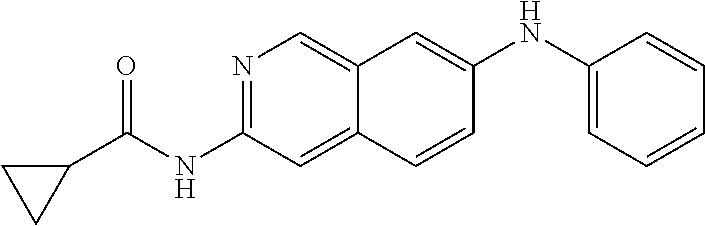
N1=C(NC(=O)C2CC2)C=C2C(=C1)C=C(NC1=CC=CC=C1)C=C2
